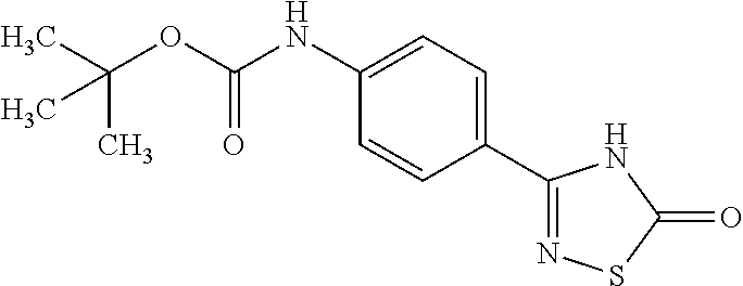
C1(C2=NSC(=O)N2)=CC=C(NC(OC(C)(C)C)=O)C=C1
